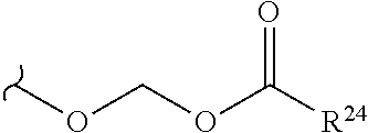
COCOC([R24])=O
